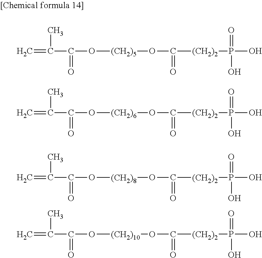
C=C(C(O[(CH2)5]OC([(CH2)2]P(O)(=O)O)=O)=O)C.C=C(C(O[(CH2)6]OC([(CH2)2]P(O)(=O)O)=O)=O)C.C=C(C(O[(CH2)8]OC([(CH2)2]P(O)(=O)O)=O)=O)C.C=C(C(O[(CH2)10]OC([(CH2)2]P(O)(=O)O)=O)=O)C
